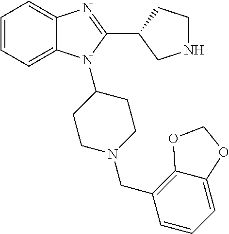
C1=CC=C2C(=C1)N=C(C1CNCC1)N2C1CCN(CC2=C3C(=CC=C2)OCO3)CC1
